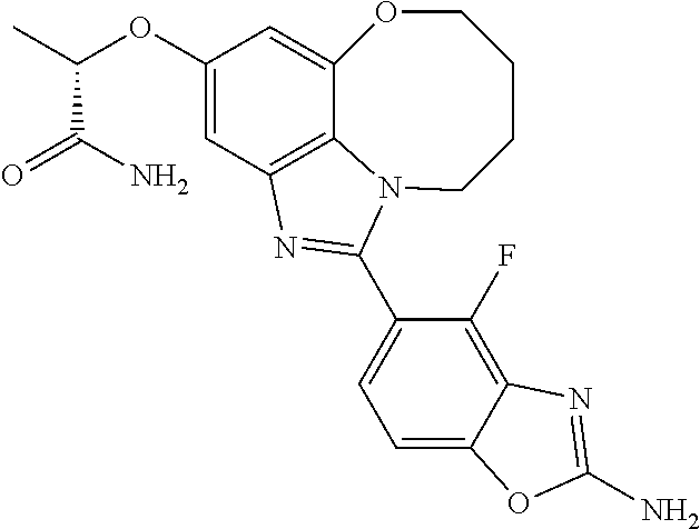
C1(OC(C)C(=O)N)=CC2=C3C(=C1)OCCCCN3C(C1=CC=C3C(=C1F)N=C(N)O3)=N2
